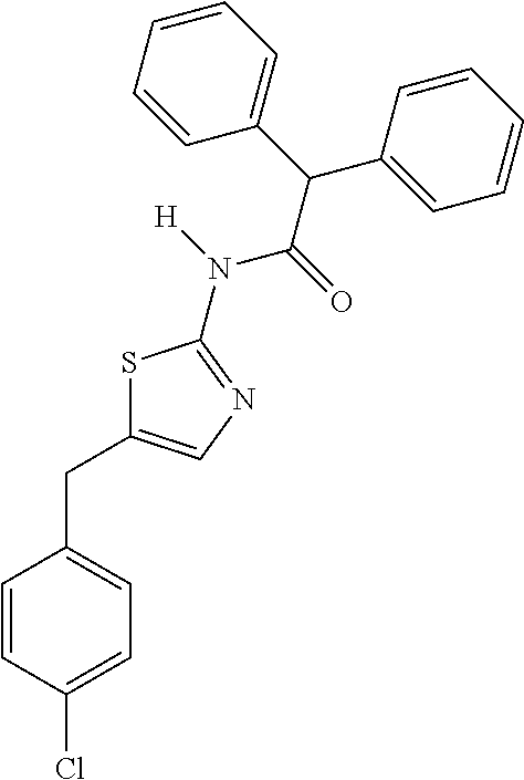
C1=CC(Cl)=CC=C1CC1=CN=C(N([H])C(=O)C(C2=CC=CC=C2)C2=CC=CC=C2)S1
